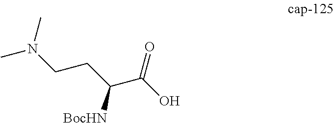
N(CCC(C(O)=O)[BocHN])(C)C
